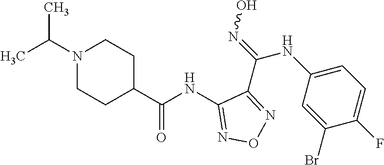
C1(NC(C2CCN(C(C)C)CC2)=O)=NON=C1C(=NO)NC1=CC=C(F)C(Br)=C1
